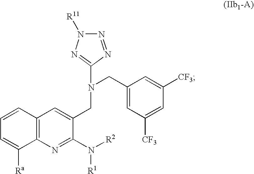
C1=CC=C([Ra])C2=C1C=C(CN(CC1=CC([CF3])=CC([CF3])=C1)C1=NN([R11])N=N1)C(N([R1])[R2])=N2
